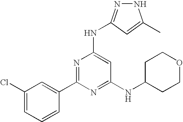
N1N=C(NC2=CC(NC3CCOCC3)=NC(C3=CC(Cl)=CC=C3)=N2)C=C1C
